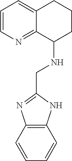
C1=CN=C2C(=C1)CCCC2NCC1=NC2=C(N1)C=CC=C2
